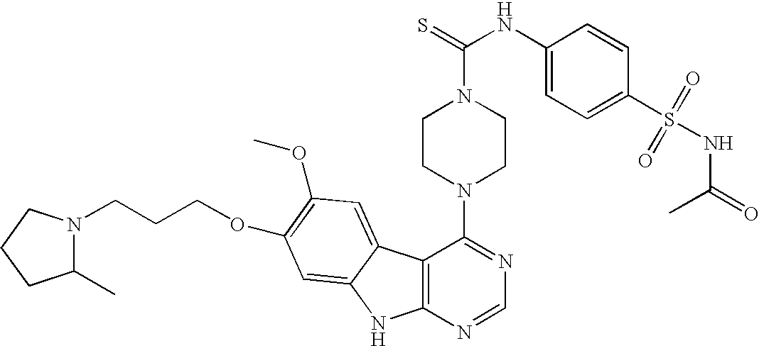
C12=C(N=CN=C1N1CCN(C(=S)NC3=CC=C(S(=O)(=O)NC(=O)C)C=C3)CC1)NC1=CC(OCCCN3C(C)CCC3)=C(OC)C=C21
